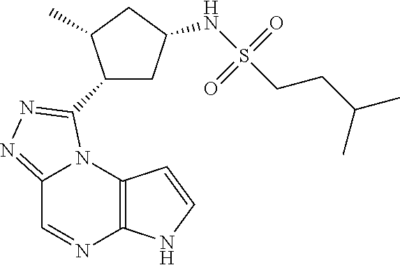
C12=C(N3C(=NN=C3C3CC(NS(CCC(C)C)(=O)=O)CC3C)C=N1)C=CN2
